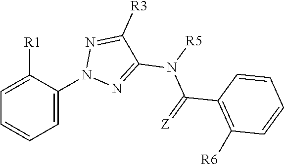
C1(C(=[Z])N([R5])C2=NN(C3=CC=CC=C3[R1])N=C2[R3])=C([R6])C=CC=C1
